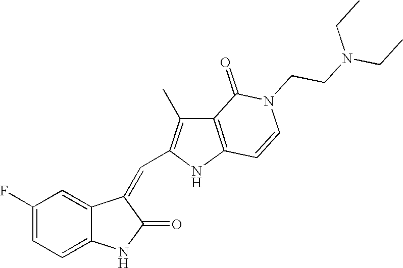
C1(F)=CC=C2C(=C1)C(=CC1=C(C)C3=C(N1)C=CN(CCN(CC)CC)C3=O)C(=O)N2
